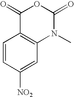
C1=CC([NO2])=CC2=C1C(=O)OC(=O)N2C
